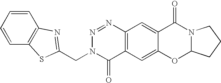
C12=C(C=C3C(=C1)C(=O)N1C(O3)CCC1)C(=O)N(CC1=NC3=C(C=CC=C3)S1)N=N2
